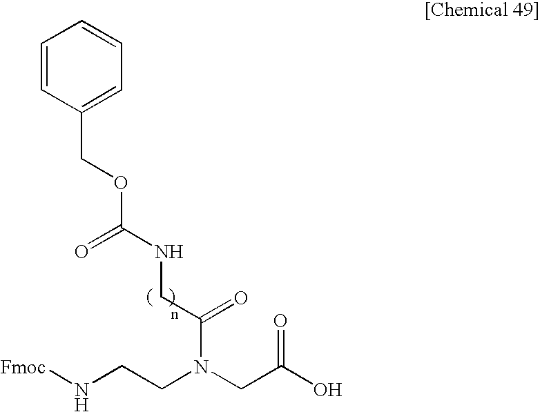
[Fmoc]NCCN(CC(O)=O)C(CNC(OCC1=CC=CC=C1)=O)=O
